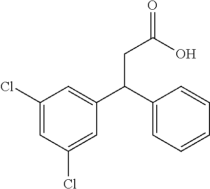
C1(Cl)=CC(Cl)=CC(C(C2=CC=CC=C2)CC(=O)O)=C1
